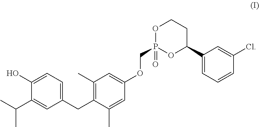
C1(O)=CC=C(CC2=C(C)C=C(OCP3(=O)OC(C4=CC=CC(Cl)=C4)CCO3)C=C2C)C=C1C(C)C
